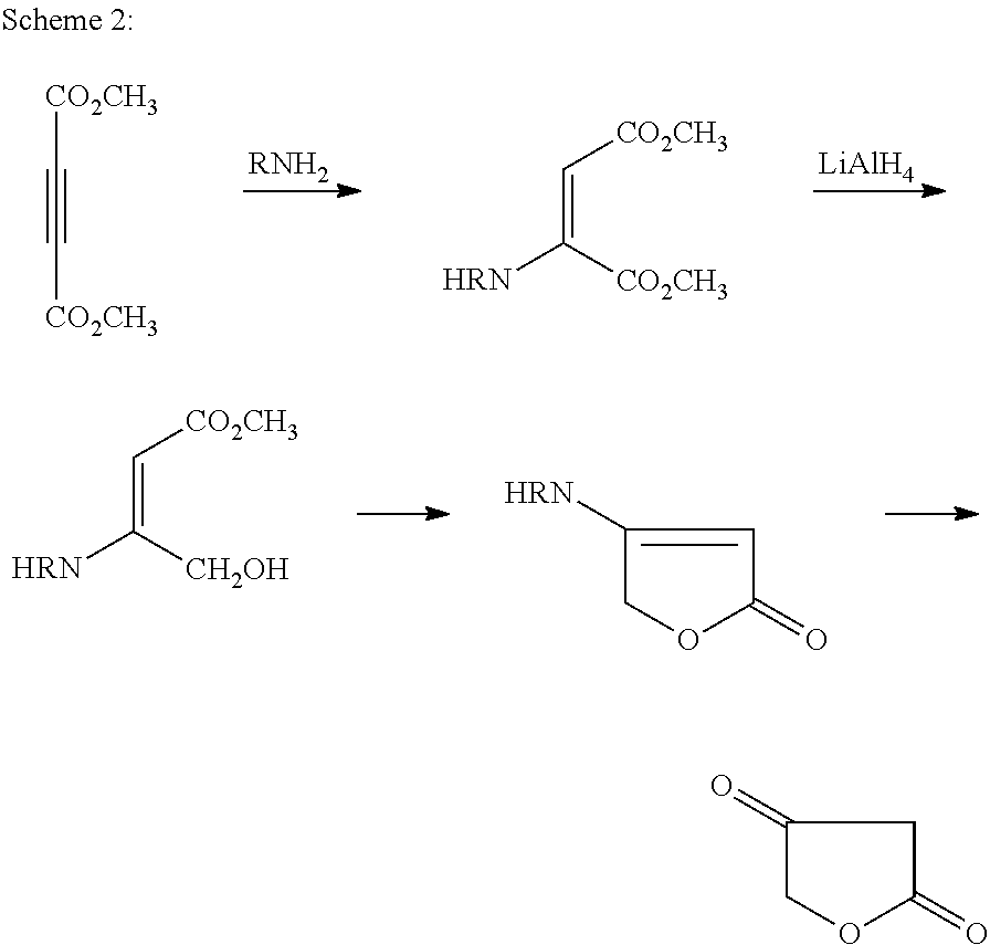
[RNH2].[LiAlH4].[CO2CH3]C#C[CO2CH3].C(=C([CO2CH3])[HRN])[CO2CH3].C(=C([CH2OH])[HRN])[CO2CH3].C1([HRN])=CC(=O)OC1.C1(=O)COC(=O)C1
